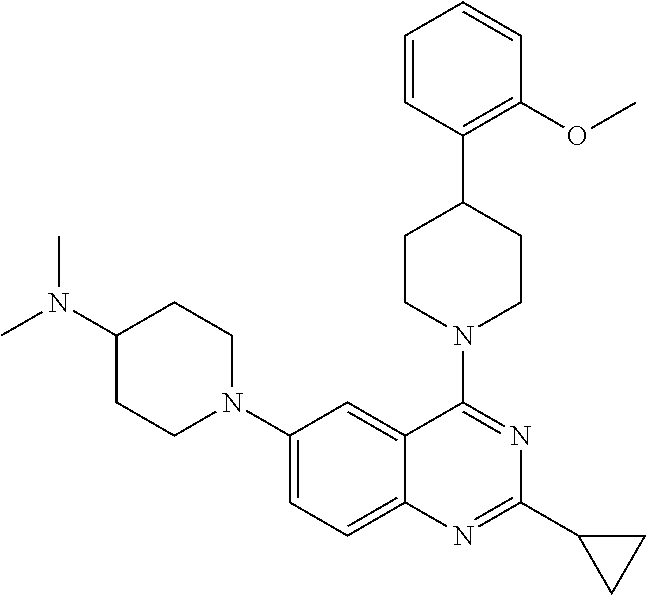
C1=CC(C2CCN(C3=NC(C4CC4)=NC4=CC=C(N5CCC(N(C)C)CC5)C=C43)CC2)=C(OC)C=C1
